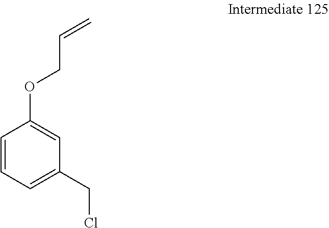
C1=CC=C(CCl)C=C1OCC=C
